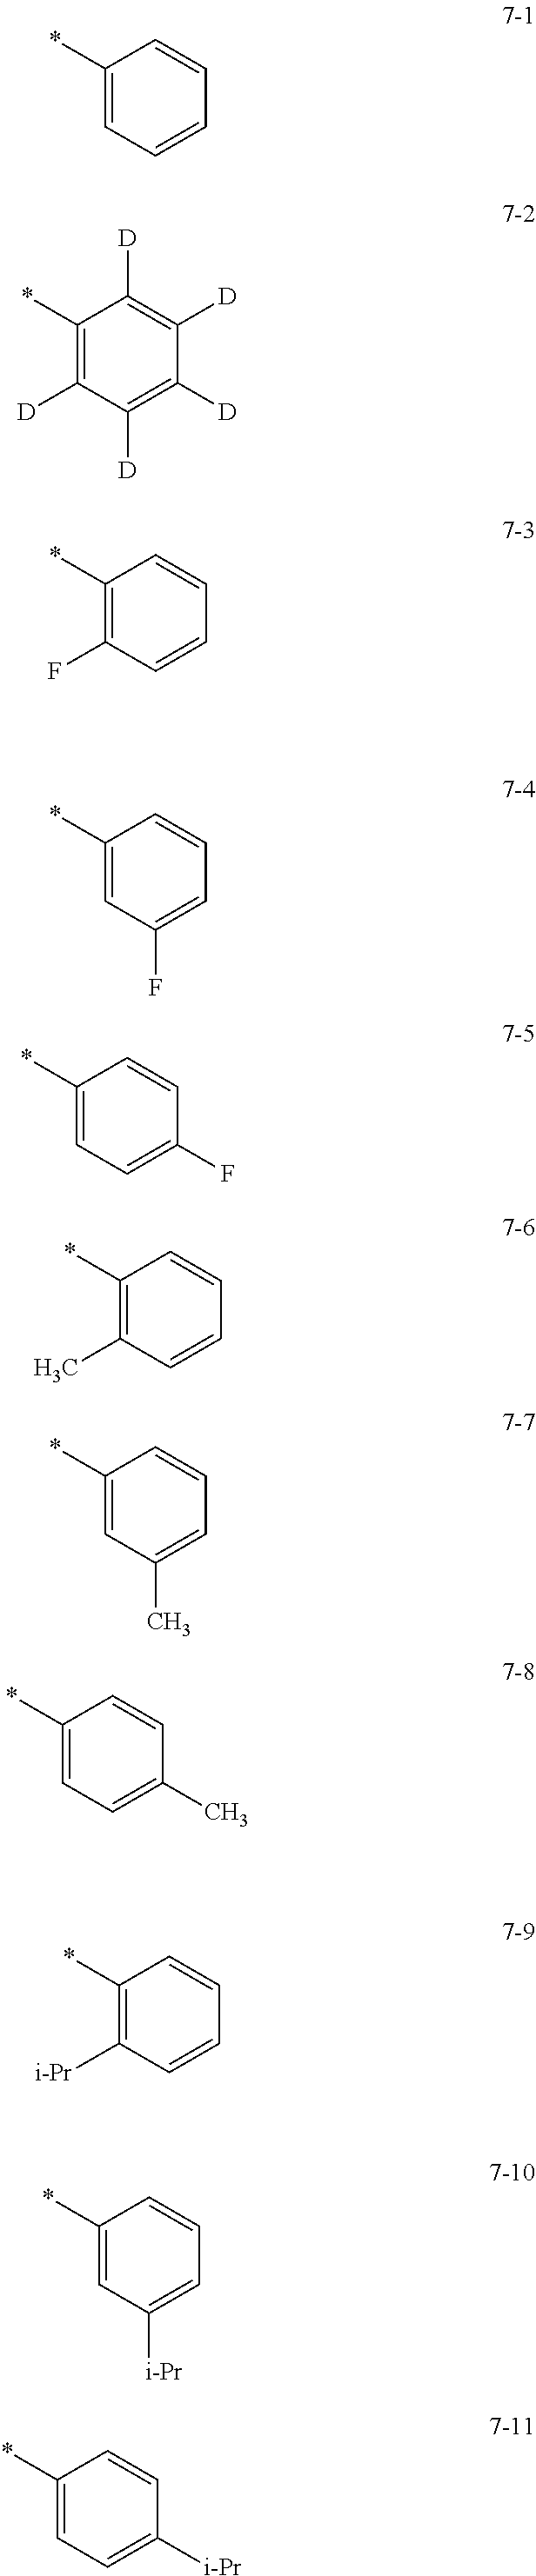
C1(*)=CC=CC=C1.C1(*)=C([D])C([D])=C([D])C([D])=C1[D].C1(*)=C(F)C=CC=C1.C1(*)=CC(F)=CC=C1.C1(*)=CC=C(F)C=C1.C1(*)=C(C)C=CC=C1.C1(*)=CC(C)=CC=C1.C1(*)=CC=C(C)C=C1.C1(*)=C([i-Pr])C=CC=C1.C1(*)=CC([i-Pr])=CC=C1.C1(*)=CC=C([i-Pr])C=C1
